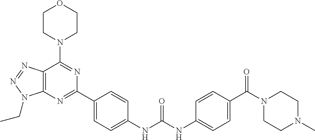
C12=C(N=NN1CC)C(N1CCOCC1)=NC(C1=CC=C(NC(NC3=CC=C(C(N4CCN(C)CC4)=O)C=C3)=O)C=C1)=N2
